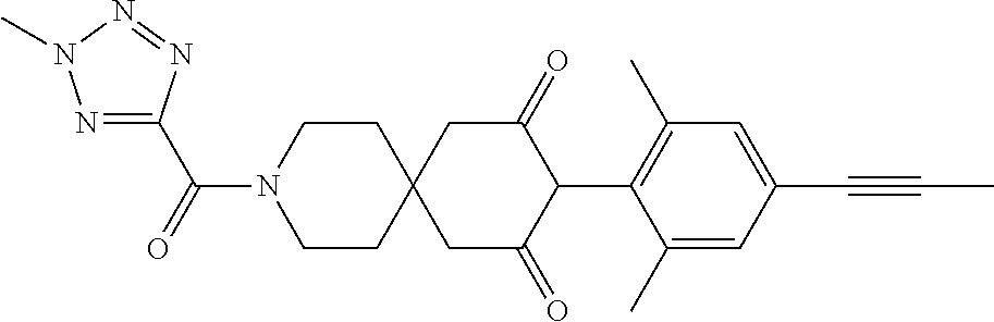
C1CN(C(=O)C2=NN(C)N=N2)CCC12CC(=O)C(C1=C(C)C=C(C#CC)C=C1C)C(=O)C2
